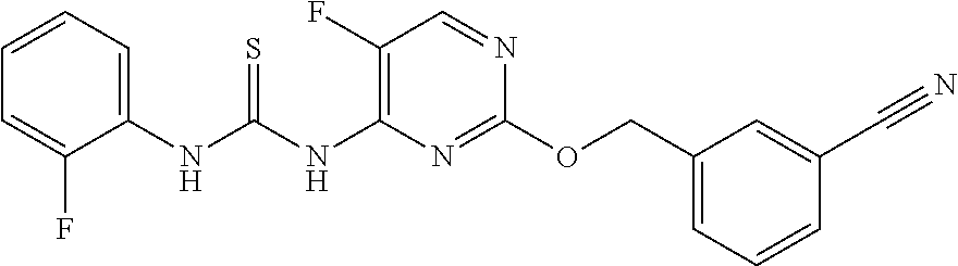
C1(COC2=NC(NC(NC3=CC=CC=C3F)=S)=C(F)C=N2)=CC=CC(C#N)=C1
